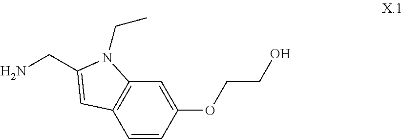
C1=CC(OCCO)=CC2=C1C=C(CN)N2CC
